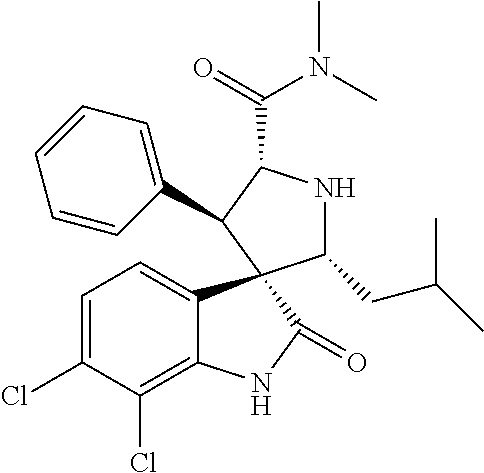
C1=C(Cl)C(Cl)=C2C(=C1)C1(C(=O)N2)C(CC(C)C)NC(C(=O)N(C)C)C1C1=CC=CC=C1
